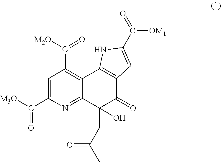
C1=C(C([M3O])=O)N=C2C(=C1C([M2O])=O)C1=C(C(=O)C2(CC(C)=O)O)C=C(C(=O)[OM1])N1
